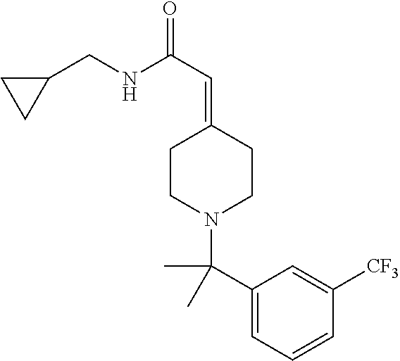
C1(CNC(C=C2CCN(C(C3=CC=CC([CF3])=C3)(C)C)CC2)=O)CC1
